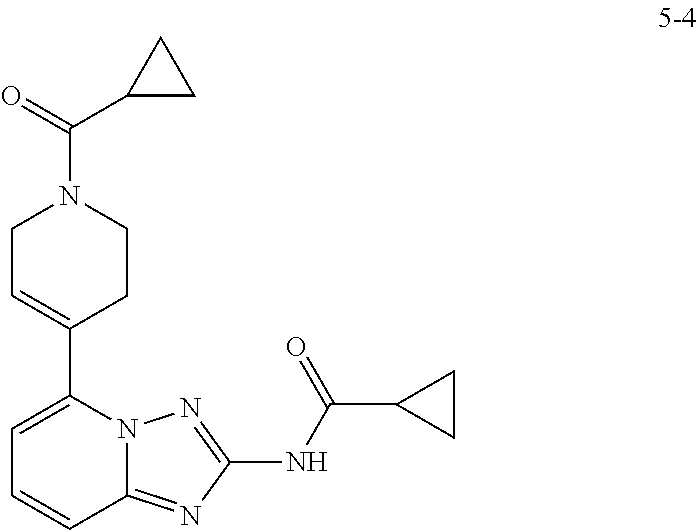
N12C(=NC(NC(C3CC3)=O)=N1)C=CC=C2C1=CCN(C(=O)C2CC2)CC1
